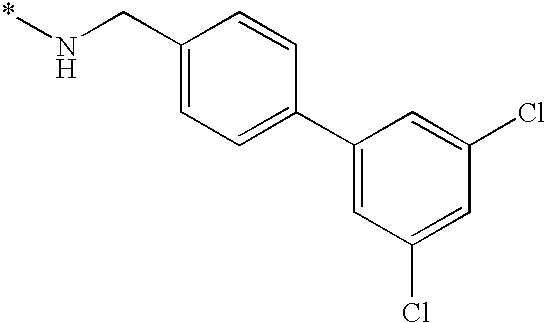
C1=C(CN*)C=CC(C2=CC(Cl)=CC(Cl)=C2)=C1
